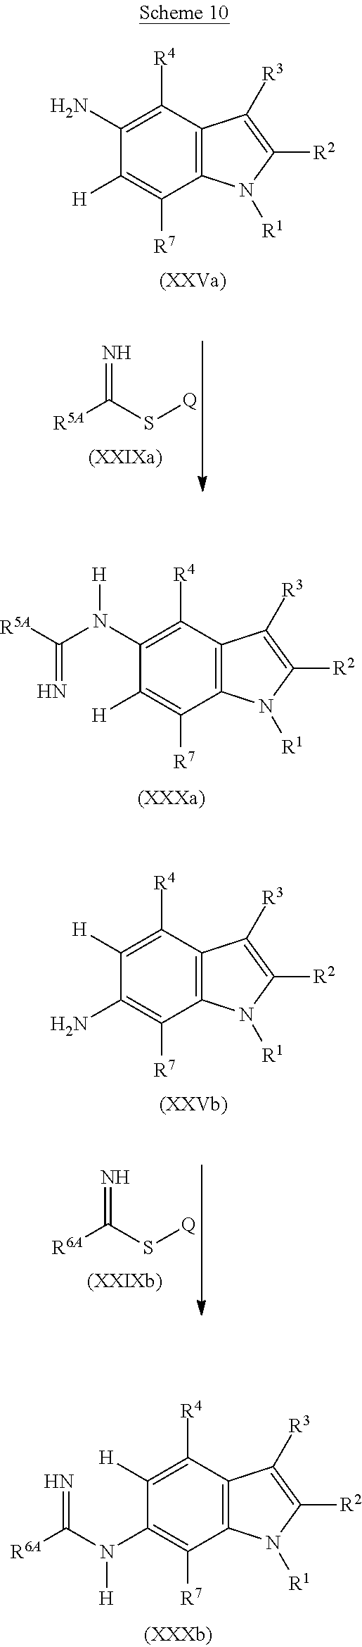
C1([R4])=C(N)C([H])=C([R7])C2=C1C([R3])=C([R2])N2[R1].[R5A]C(S[Q])=N.C1([R4])=C(N(C([R5A])=N)[H])C([H])=C([R7])C2=C1C([R3])=C([R2])N2[R1].C1([R4])=C([H])C(N(C([R6A])=N)[H])=C([R7])C2=C1C([R3])=C([R2])N2[R1].C1([R4])=C([H])C(N)=C([R7])C2=C1C([R3])=C([R2])N2[R1].[R6A]C(S[Q])=N
